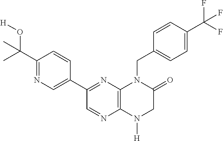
C12=C(N([H])CC(=O)N1CC1=CC=C(C(F)(F)F)C=C1)N=CC(C1=CN=C(C(O[H])(C)C)C=C1)=N2
